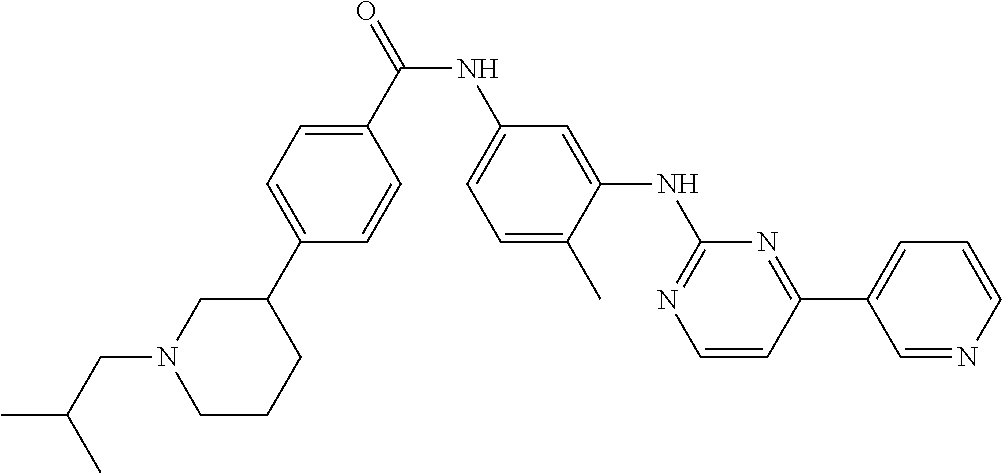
N(C(C1=CC=C(C2CN(CC(C)C)CCC2)C=C1)=O)C1=CC=C(C)C(NC2=NC=CC(C3=CC=CN=C3)=N2)=C1
